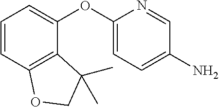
C1=CC2=C(C(OC3=CC=C(N)C=N3)=C1)C(C)(C)CO2
